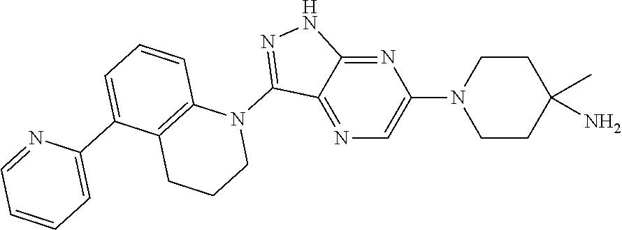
N1(C2=NNC3=NC(N4CCC(N)(C)CC4)=CN=C23)C2=C(CCC1)C(C1=CC=CC=N1)=CC=C2
